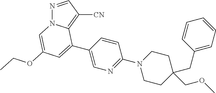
N1=CC([CN])=C2N1C=C(OCC)C=C2C1=CN=C(N2CCC(CC3=CC=CC=C3)(COC)CC2)C=C1
